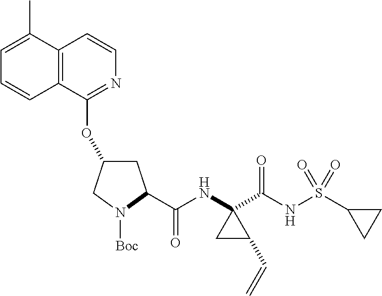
C12=C(C(OC3CC(C(NC4(C(NS(C5CC5)(=O)=O)=O)CC4C=C)=O)N([Boc])C3)=NC=C1)C=CC=C2C
